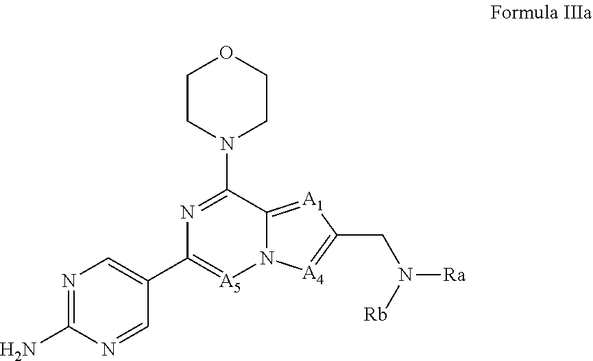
N1=C(N)N=CC(C2=[A5]N3C(=[A1]C(CN([Rb])[Ra])=[A4]3)C(N3CCOCC3)=N2)=C1
